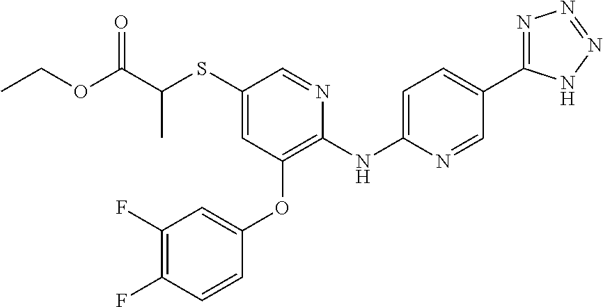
C1(SC(C(OCC)=O)C)=CC(OC2=CC(F)=C(F)C=C2)=C(NC2=CC=C(C3=NN=NN3)C=N2)N=C1
